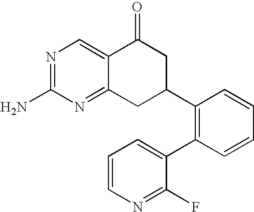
C12=CN=C(N)N=C1CC(C1=C(C3=CC=CN=C3F)C=CC=C1)CC2=O
